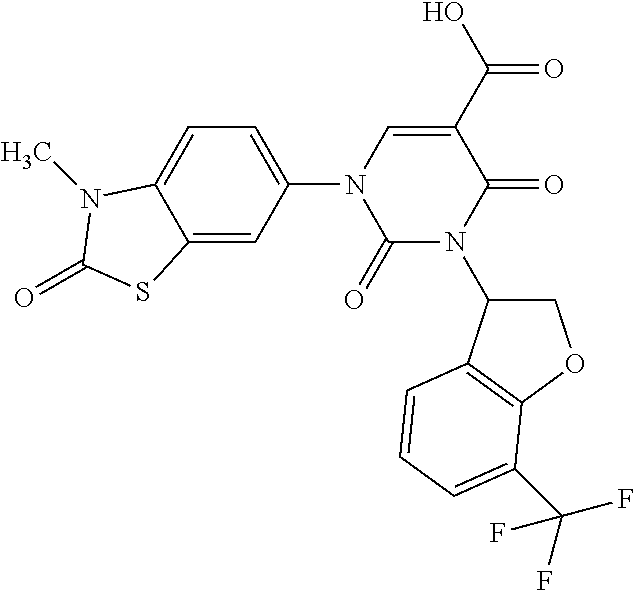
C1(=O)N(C2COC3=C2C=CC=C3C(F)(F)F)C(=O)C(C(O)=O)=CN1C1=CC=C2C(=C1)SC(=O)N2C
